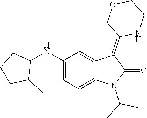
C1(NC2CCCC2C)=CC=C2C(=C1)C(=C1NCCOC1)C(=O)N2C(C)C
